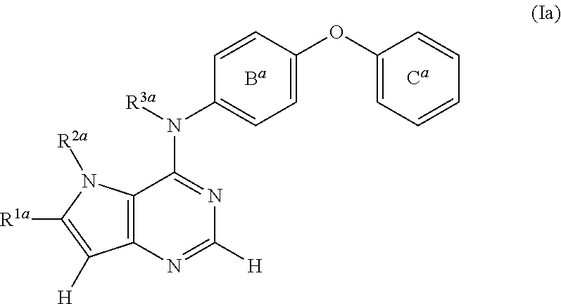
C12=C(N=C([H])N=C1N(C1=CC=C(OC3=CC=CC=C3)C=C1)[R3a])C([H])=C([R1a])N2[R2a]
